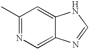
C1(C)=NC=C2C(=C1)NC=N2
